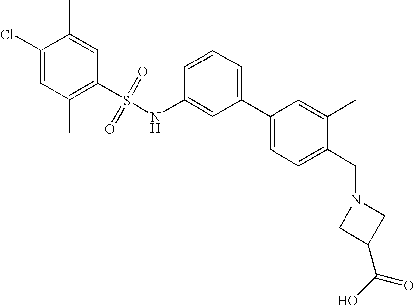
C1(Cl)=CC(C)=C(S(=O)(=O)NC2=CC(C3=CC=C(CN4CC(C(O)=O)C4)C(C)=C3)=CC=C2)C=C1C
